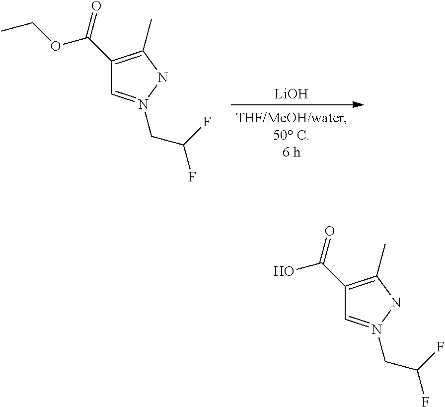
O=C(OCC)C1=C(C)NN(CC(F)F)=C1.[LiOH].O=C(O)C1=C(C)NN(CC(F)F)=C1
